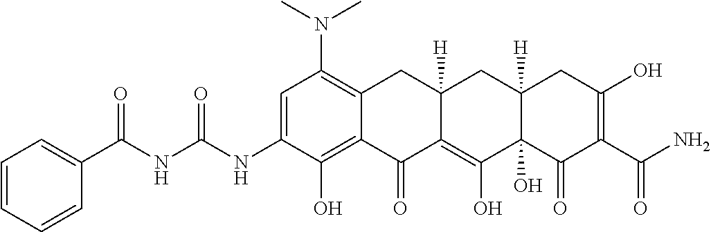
C1=C(NC(NC(C2=CC=CC=C2)=O)=O)C(O)=C2C(=C1N(C)C)CC1([H])C(=C(O)C3(O)C([H])(C1)CC(O)=C(C(N)=O)C3=O)C2=O
